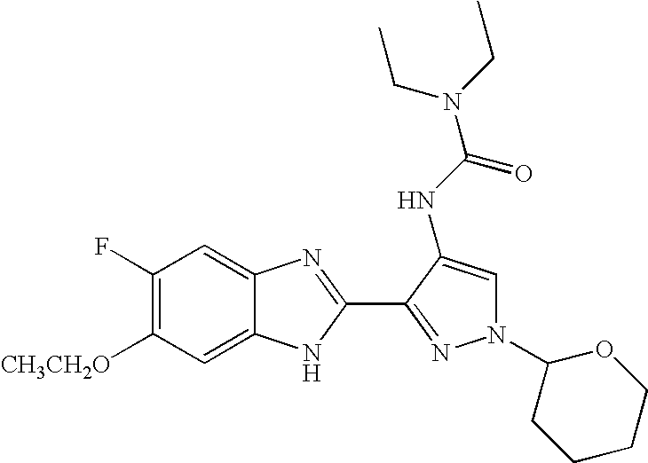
C1(F)=C([CH3CH2O])C=C2C(=C1)N=C(C1=NN(C3CCCCO3)C=C1NC(N(CC)CC)=O)N2
